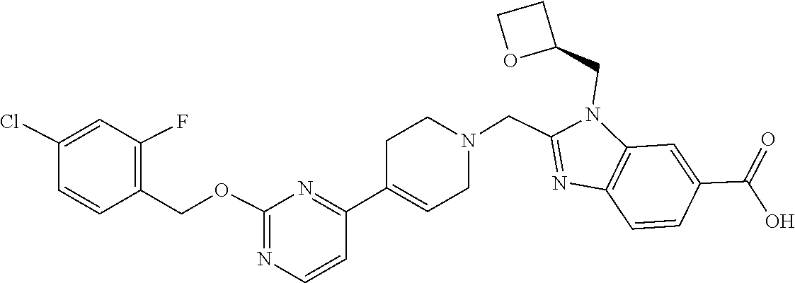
C1(C2=CCN(CC3=NC4=C(N3CC3CCO3)C=C(C(=O)O)C=C4)CC2)=NC(OCC2=C(F)C=C(Cl)C=C2)=NC=C1
